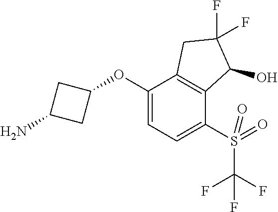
C1(OC2CC(N)C2)=CC=C(S(=O)(C(F)(F)F)=O)C2=C1CC(F)(F)C2O
